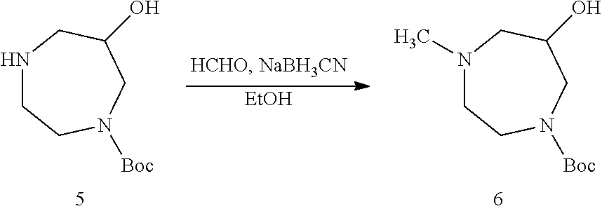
C1(O)CNCCN([Boc])C1.[EtOH].C1(O)CN(C)CCN([Boc])C1
